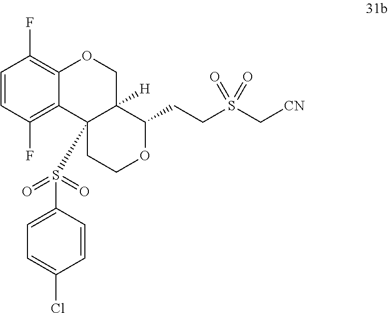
C1=CC(F)=C2C(=C1F)OCC1([H])C(CCS(C[CN])(=O)=O)OCCC21S(C1=CC=C(Cl)C=C1)(=O)=O
